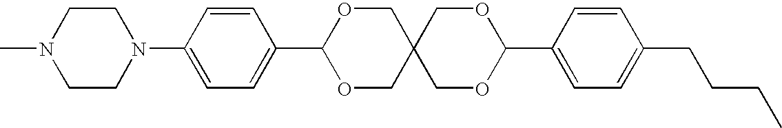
CN1CCN(C2=CC=C(C3OCC4(CO3)COC(C3=CC=C(CCCC)C=C3)OC4)C=C2)CC1
